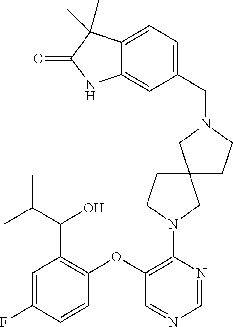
C1(OC2=C(N3CC4(CC3)CCN(CC3=CC=C5C(=C3)NC(=O)C5(C)C)C4)N=CN=C2)=C(C(C(C)C)O)C=C(F)C=C1
